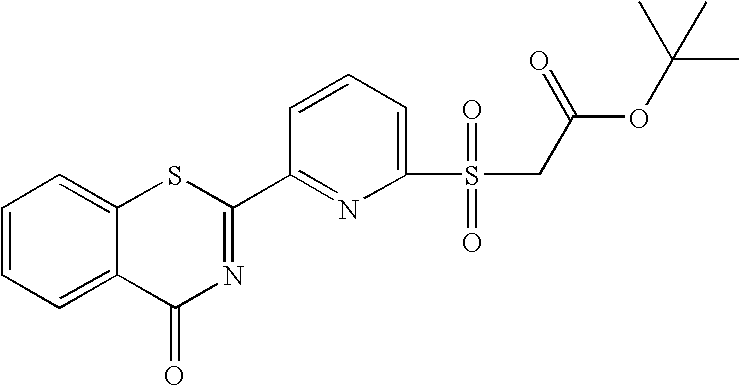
C1=CC=C(S(CC(OC(C)(C)C)=O)(=O)=O)N=C1C1=NC(=O)C2=CC=CC=C2S1
